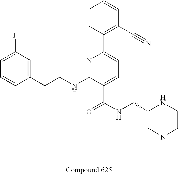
C1=CC(CCNC2=NC(C3=C(C#N)C=CC=C3)=CC=C2C(NCC2NCCN(C)C2)=O)=CC(F)=C1
